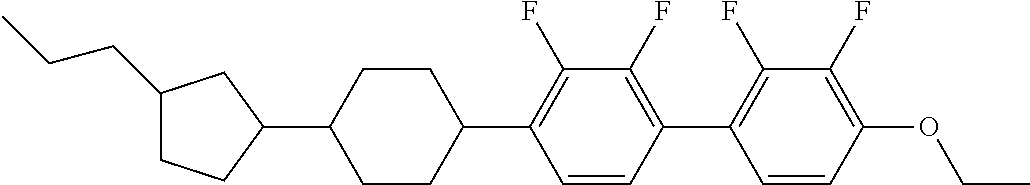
C1(CCC)CCC(C2CCC(C3=C(F)C(F)=C(C4=C(F)C(F)=C(OCC)C=C4)C=C3)CC2)C1
